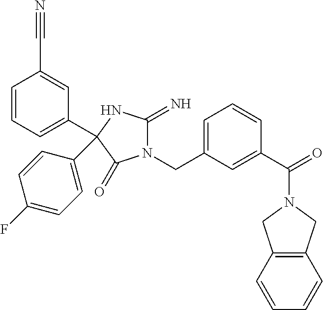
N1(CC2=CC=CC(C(N3CC4=C(C3)C=CC=C4)=O)=C2)C(=N)NC(C2=CC=CC(C#N)=C2)(C2=CC=C(F)C=C2)C1=O
